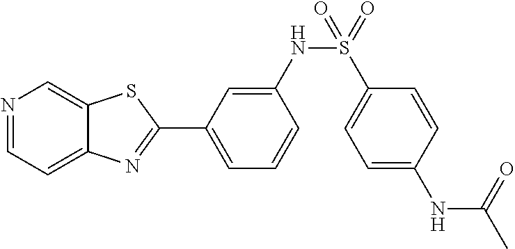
C1=C(NS(C2=CC=C(NC(C)=O)C=C2)(=O)=O)C=CC=C1C1=NC2=CC=NC=C2S1
